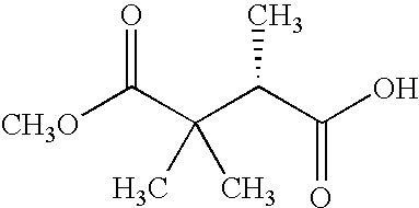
C(C(C([CH3O])=O)(C)C)(C(O)=O)C
